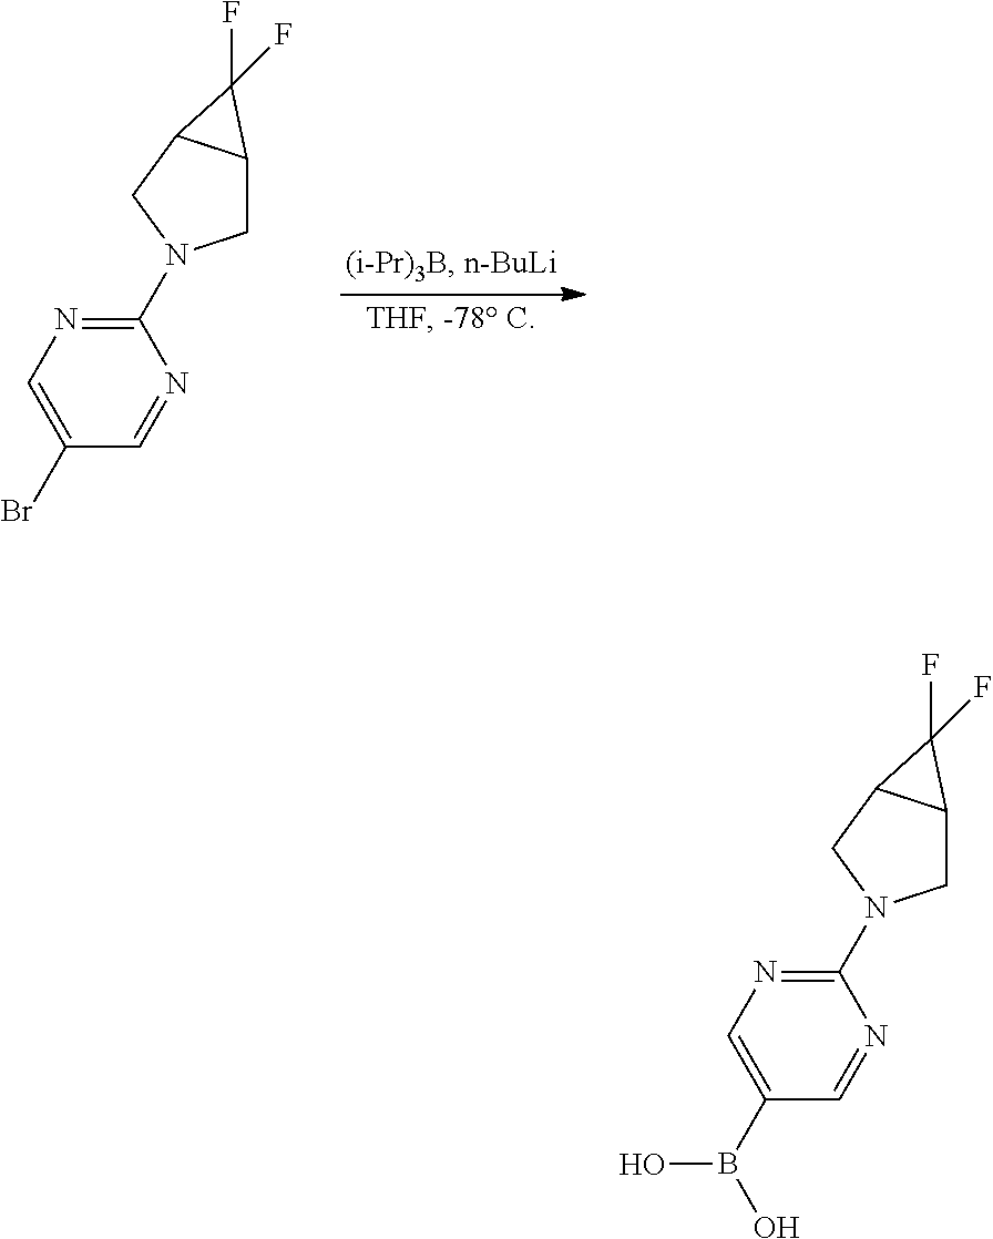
C1(Br)=CN=C(N2CC3C(C2)C3(F)F)N=C1.C1(B(O)O)=CN=C(N2CC3C(C2)C3(F)F)N=C1
